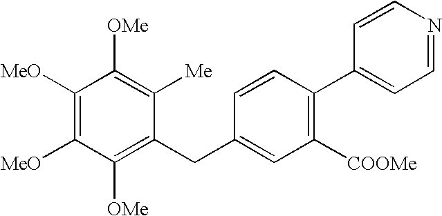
C1([OMe])=C(CC2=CC([COOMe])=C(C3=CC=NC=C3)C=C2)C([Me])=C([OMe])C([MeO])=C1[MeO]
